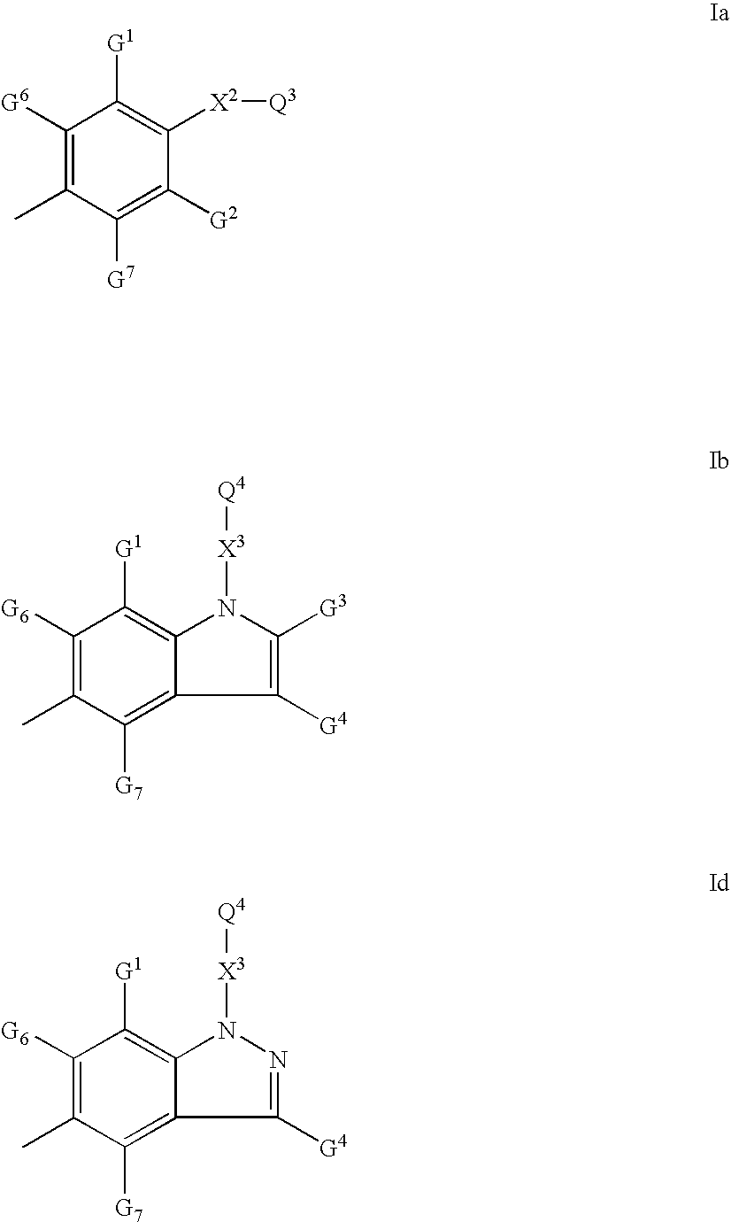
C1([G6])=C(C)C([G7])=C([G2])C([X2][Q3])=C1[G1].C1([G6])=C(C)C([G7])=C2C([G4])=C([G3])N([X3][Q4])C2=C1[G1].C1([G6])=C(C)C([G7])=C2C([G4])=NN([X3][Q4])C2=C1[G1]
